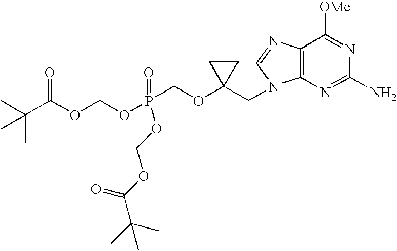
CC(C(OCOP(COC1(CN2C3=C(N=C2)C([OMe])=NC(N)=N3)CC1)(=O)OCOC(C(C)(C)C)=O)=O)(C)C
